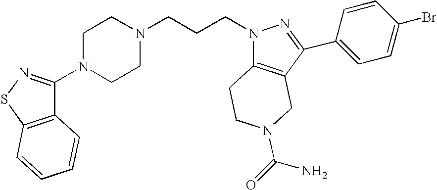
N1(C2=NSC3=C2C=CC=C3)CCN(CCCN2C3=C(C(C4=CC=C(Br)C=C4)=N2)CN(C(=O)N)CC3)CC1
